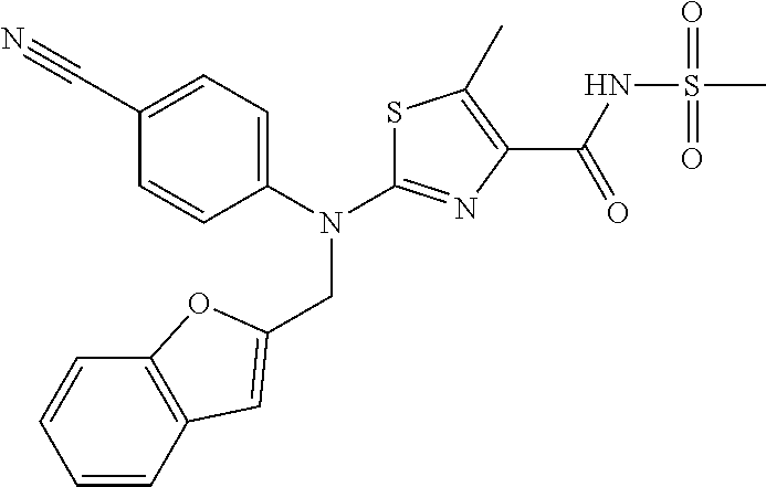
S1C(N(C2=CC=C(C#N)C=C2)CC2=CC3=C(C=CC=C3)O2)=NC(C(NS(C)(=O)=O)=O)=C1C
